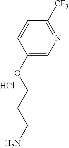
C1=CC(OCCCN)=CN=C1[CF3].Cl
